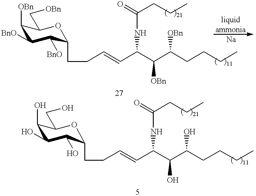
C1([OBn])C(C[OBn])OC(CCC=CC(C(C(CCCC)[OBn])[OBn])NC(CCC)=O)C([BnO])C1[BnO].C1(O)C(CO)OC(CCC=CC(C(C(CCCC)O)O)NC(CCC)=O)C(O)C1O
